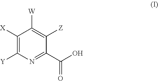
C1([X])=C([Y])N=C(C(O)=O)C([Z])=C1[W]
